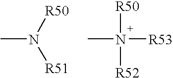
CN([R50])[R51].CN([R53])([R52])[R50]
